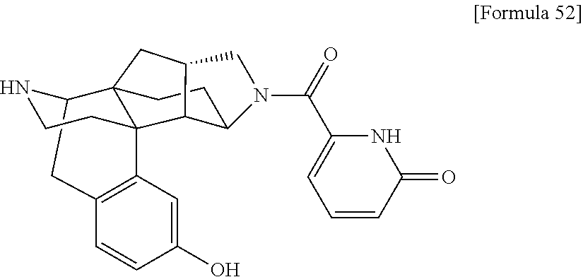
C1C2NCCC3(C4=C1C=CC(O)=C4)C21CC2C3C(CC1)N(C(=O)C1=CC=CC(=O)N1)C2
